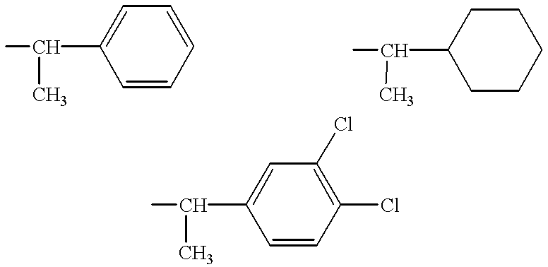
C1=CC(Cl)=C(Cl)C=C1C(C)C.C1=CC=CC=C1C(C)C.C1CCCCC1C(C)C
